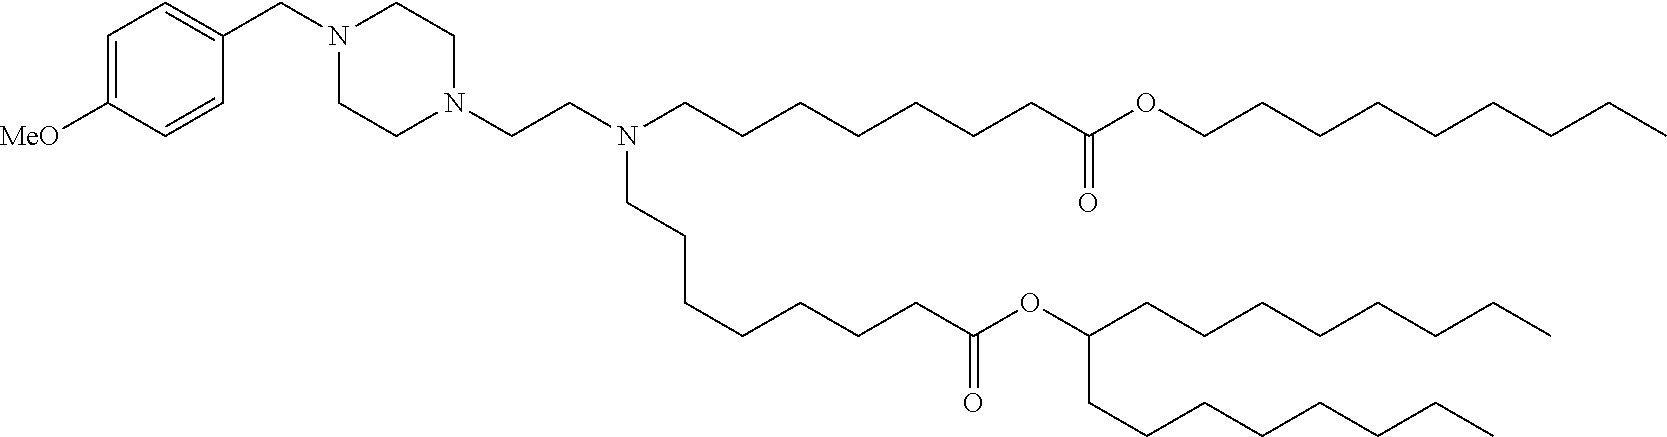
C(C(=O)OC(CCCCCCCC)CCCCCCCC)CCCCCCN(CCN1CCN(CC2=CC=C([MeO])C=C2)CC1)CCCCCCCC(=O)OCCCCCCCCC
